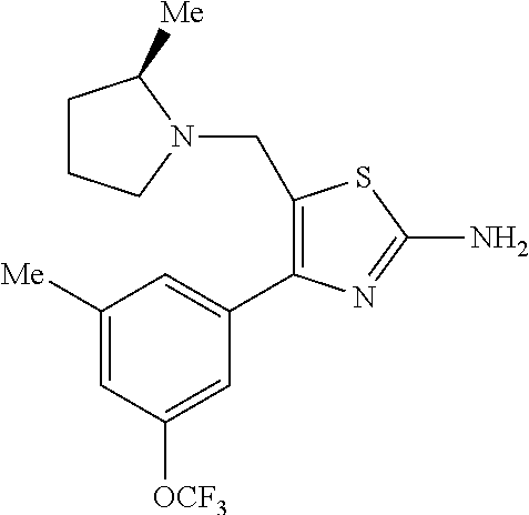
C1([Me])=CC([OCF3])=CC(C2=C(CN3CCCC3[Me])SC(N)=N2)=C1
